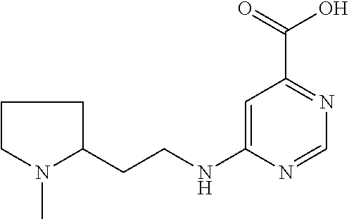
C1=C(NCCC2N(C)CCC2)N=CN=C1C(=O)O
